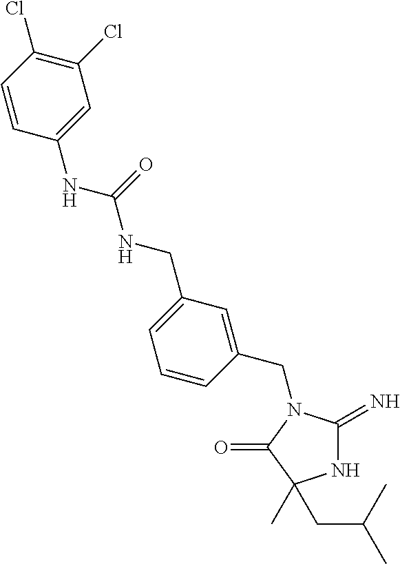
N1C(=N)N(CC2=CC(CNC(NC3=CC(Cl)=C(Cl)C=C3)=O)=CC=C2)C(=O)C1(C)CC(C)C
